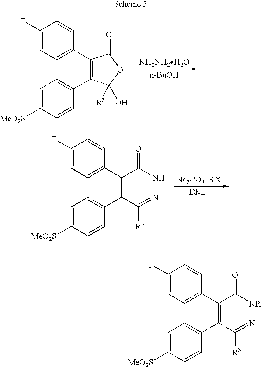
[NH2NH2H2O].[n-BuOH].C1(F)=CC=C(C2=C(C3=CC=C([MeO2S])C=C3)C([R3])(O)OC2=O)C=C1.C1(F)=CC=C(C2=C(C3=CC=C([MeO2S])C=C3)C([R3])=NNC2=O)C=C1.C1(F)=CC=C(C2=C(C3=CC=C([MeO2S])C=C3)C([R3])=N[NR]C2=O)C=C1
